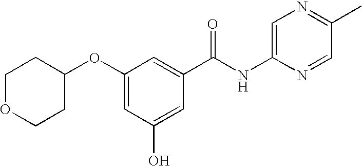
C1(OC2CCOCC2)=CC(O)=CC(C(NC2=CN=C(C)C=N2)=O)=C1
